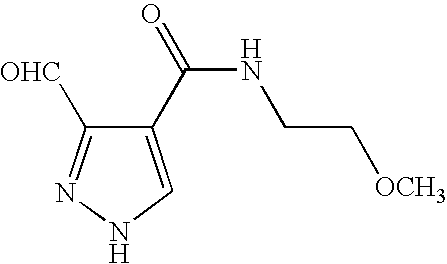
C1(C(=O)NCC[OCH3])=CNN=C1[OHC]
